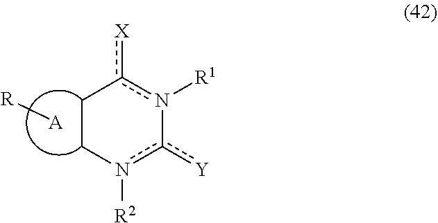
C1Cn([R2])c([Y])-n([R1])c1[X].[A][R]
